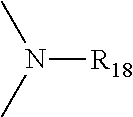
N([R18])(C)C
